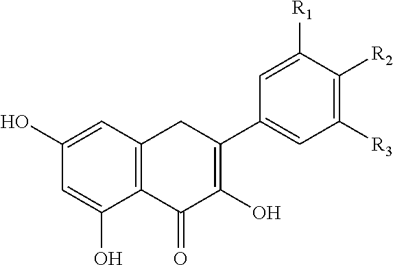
C1(O)=CC2=C(C(O)=C1)C(=O)C(O)=C(C1=CC([R3])=C([R2])C([R1])=C1)C2
